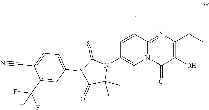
C1=C(F)C2=NC(CC)=C(O)C(=O)N2C=C1N1C(=S)N(C2=CC=C(C#N)C(C(F)(F)F)=C2)C(=O)C1(C)C
